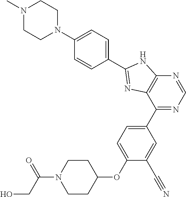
C1CC(OC2=CC=C(C3=NC=NC4=C3N=C(C3=CC=C(N5CCN(C)CC5)C=C3)N4)C=C2C#N)CCN1C(CO)=O
